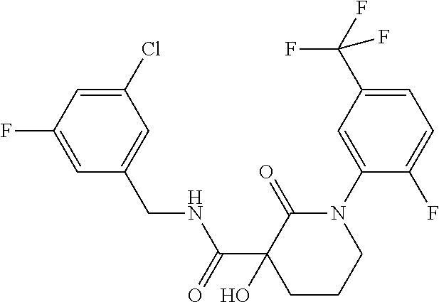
C1(O)(C(NCC2=CC(Cl)=CC(F)=C2)=O)CCCN(C2=CC(C(F)(F)F)=CC=C2F)C1=O
